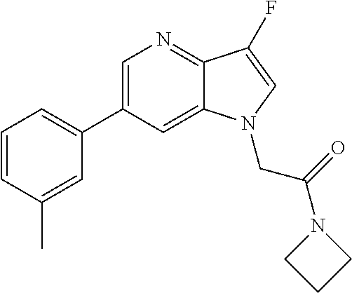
C1=CC(C)=CC(C2=CN=C3C(=C2)N(CC(=O)N2CCC2)C=C3F)=C1
